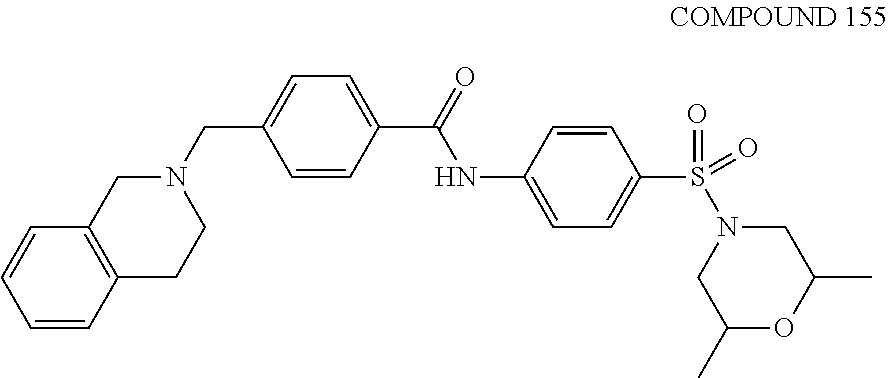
C1=CC2=C(C=C1)CN(CC1=CC=C(C(=O)NC3=CC=C(S(N4CC(C)OC(C)C4)(=O)=O)C=C3)C=C1)CC2
